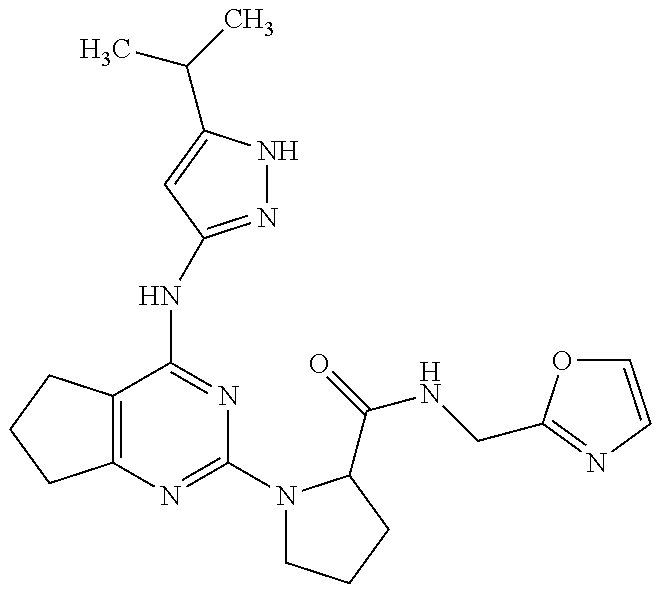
C12=C(C(NC3=NNC(C(C)C)=C3)=NC(N3CCCC3C(=O)NCC3=NC=CO3)=N1)CCC2
